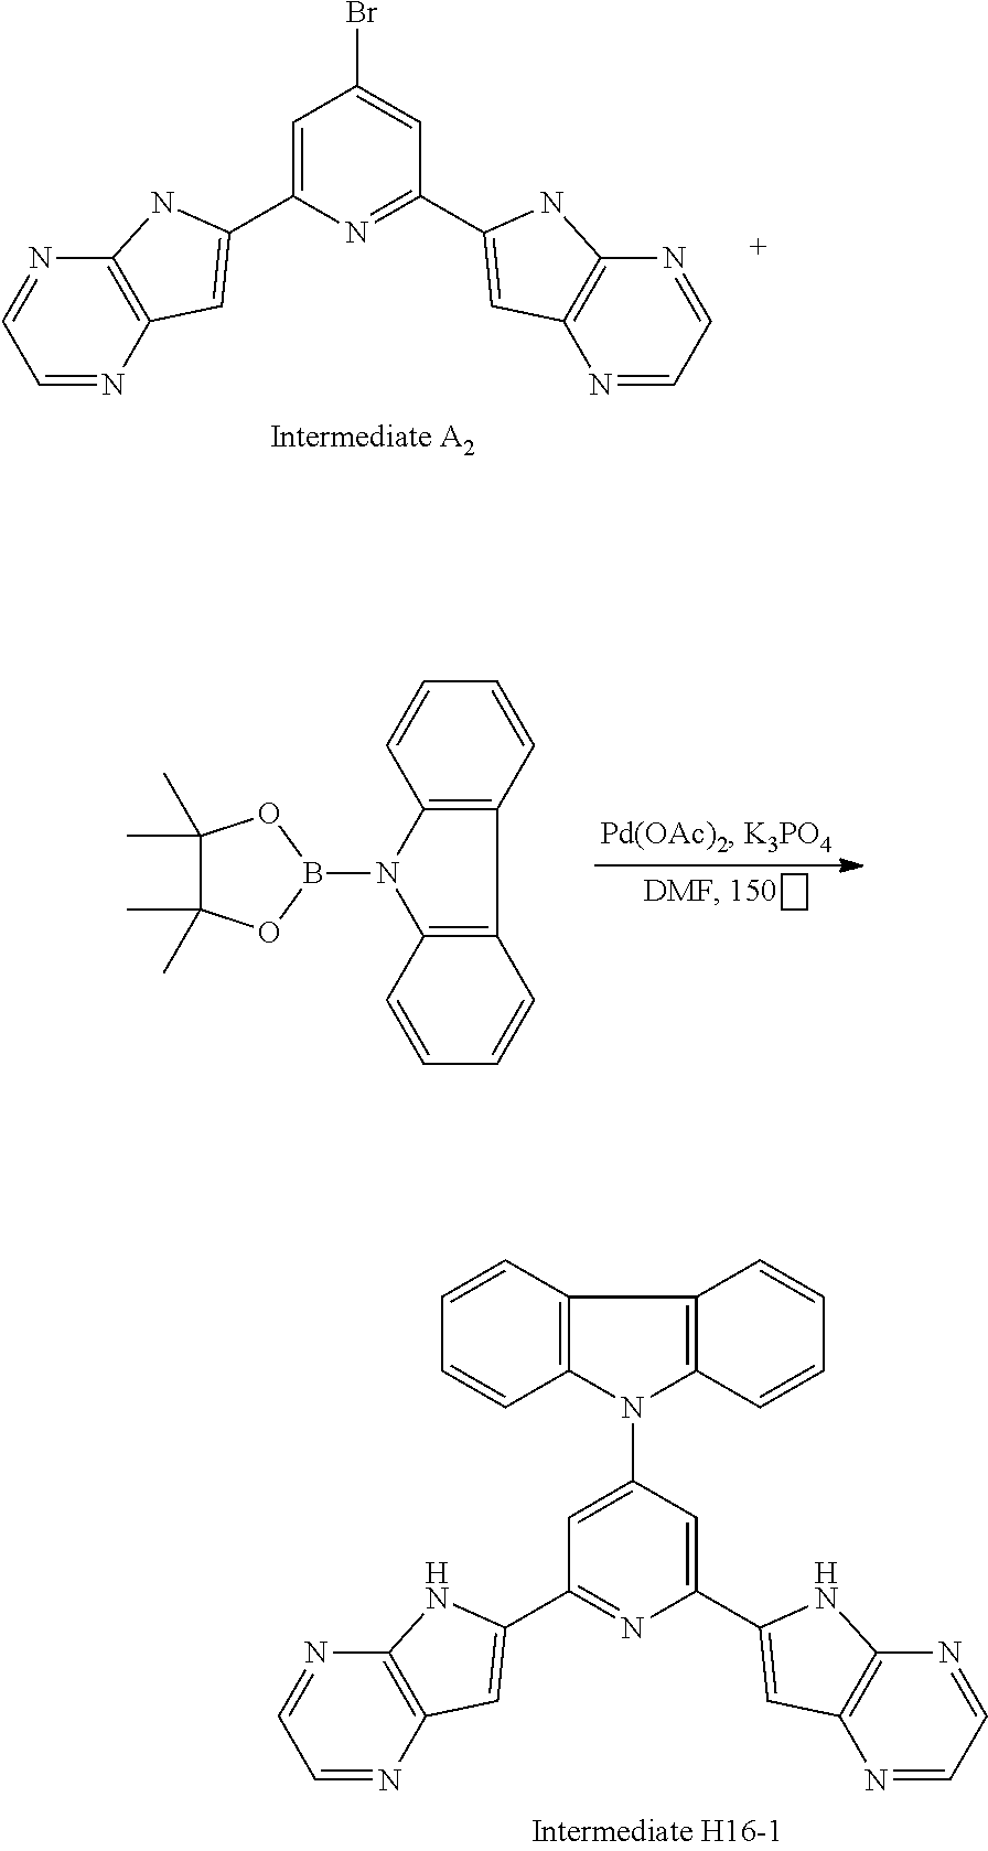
C1(Br)=CC(C2=CC3=C(N2)N=CC=N3)=NC(C2=CC3=C(N2)N=CC=N3)=C1.C1(N2C3=C(C4=C2C=CC=C4)C=CC=C3)=CC(C2=CC3=C(N2)N=CC=N3)=NC(C2=CC3=C(N2)N=CC=N3)=C1.C1=CC2=C(C=C1)N(B1OC(C)(C)C(C)(C)O1)C1=C2C=CC=C1
